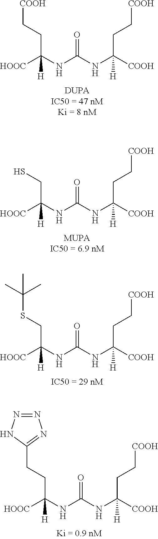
O=C(NC([COOH])(CC[COOH])[H])NC([HOOC])(CC[COOH])[H].O=C(NC([COOH])(CC[COOH])[H])NC([HOOC])(CS)[H].O=C(NC([COOH])(CC[COOH])[H])NC([HOOC])(CSC(C)(C)C)[H].O=C(NC([COOH])(CC[COOH])[H])NC([HOOC])(CCC1=NN=NN1)[H]
